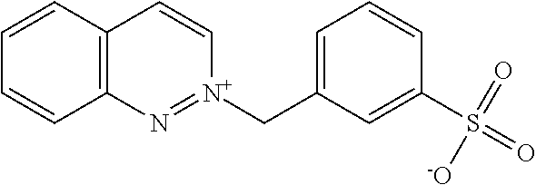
C1=CC=CC2=C1C=C[N+](CC1=CC=CC(S([-O])(=O)=O)=C1)=N2
